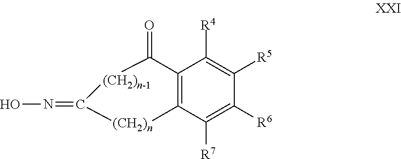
C12=C(C([R7])=C([R6])C([R5])=C1[R4])[(CH2)n]C(=NO)[(CH2)n-1]C2=O
